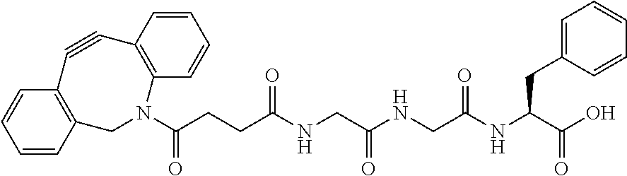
N1(C(CCC(NCC(NCC(NC(C(O)=O)CC2=CC=CC=C2)=O)=O)=O)=O)C2=C(C#CC3=C(C1)C=CC=C3)C=CC=C2
